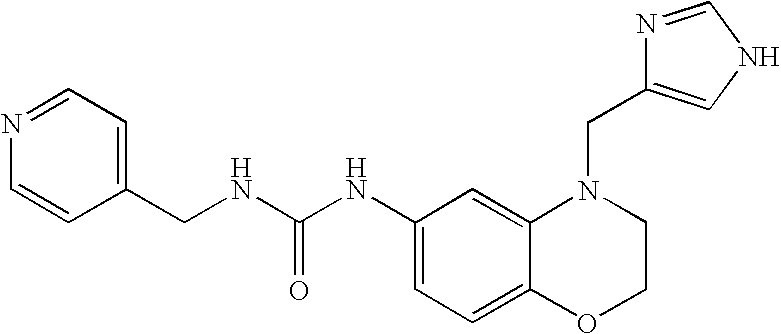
C1(NC(NCC2=CC=NC=C2)=O)=CC=C2C(=C1)N(CC1=CNC=N1)CCO2
